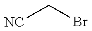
[NC]CBr
